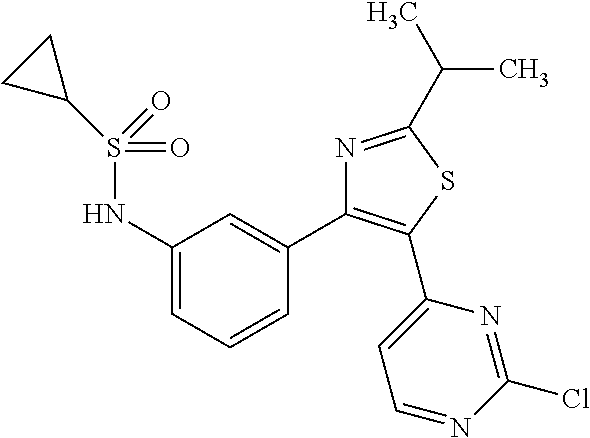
C1(NS(=O)(C2CC2)=O)=CC=CC(C2=C(C3=CC=NC(Cl)=N3)SC(C(C)C)=N2)=C1
